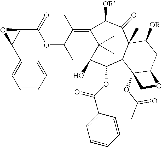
O(C1CC2(O)C(C)(C)C(=C1C)C([OR])C(=O)C1(C)C(C2OC(C2=CC=CC=C2)=O)C2(OC(C)=O)C(CC1[OR])OC2)C(C1C(C2=CC=CC=C2)O1)=O
